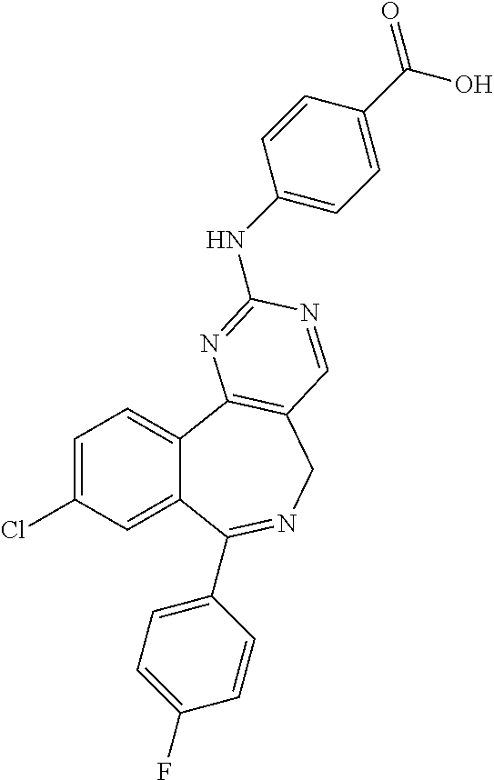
C1=C(Cl)C=C2C(=C1)C1=C(CN=C2C2=CC=C(F)C=C2)C=NC(NC2=CC=C(C(O)=O)C=C2)=N1
